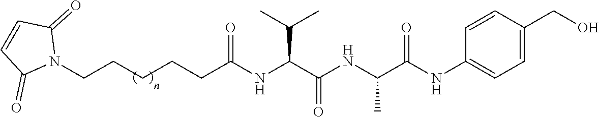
N1(CCCCCC(NC(C(NC(C(NC2=CC=C(CO)C=C2)=O)C)=O)C(C)C)=O)C(=O)C=CC1=O
